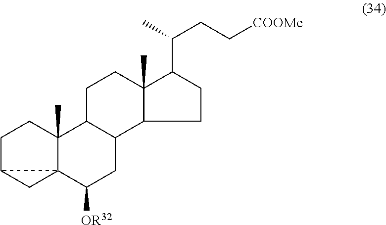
C1C2CC23C(C)(C1)C1C(CC3[OR32])C2C(C)(CC1)C(C(C)CC[COOMe])CC2
